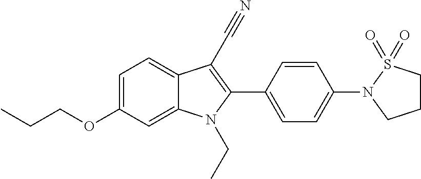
C1=C(OCCC)C=C2C(=C1)C(C#N)=C(C1=CC=C(N3CCCS3(=O)=O)C=C1)N2CC
